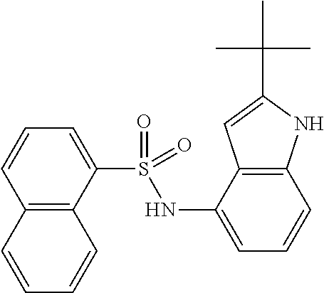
C1(S(NC2=CC=CC3=C2C=C(C(C)(C)C)N3)(=O)=O)=CC=CC2=C1C=CC=C2
